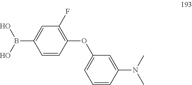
C1(B(O)O)=CC(F)=C(OC2=CC=CC(N(C)C)=C2)C=C1
